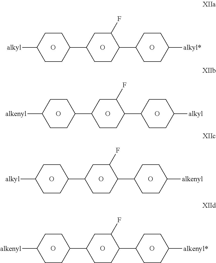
[alkyl]C1CCC(C2CCC(C3CCC([alkyl*])CC3)C(F)C2)CC1.O.O.O.[alkenyl]C1CCC(C2CCC(C3CCC([alkyl])CC3)C(F)C2)CC1.O.O.O.[alkyl]C1CCC(C2CCC(C3CCC([alkenyl])CC3)C(F)C2)CC1.O.O.O.[alkenyl]C1CCC(C2CCC(C3CCC([alkenyl*])CC3)C(F)C2)CC1.O.O.O
